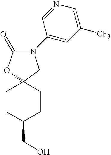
C1(=O)OC2(CN1C1=CC([CF3])=CN=C1)CCC(CO)CC2
